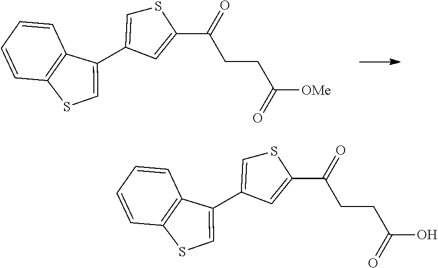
C1=CC=CC2=C1SC=C2C1=CSC(C(CCC([OMe])=O)=O)=C1.C1=CC=CC2=C1SC=C2C1=CSC(C(CCC(O)=O)=O)=C1
